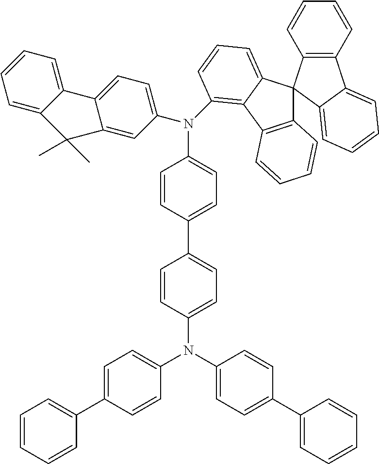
C1=CC(N(C2=CC=C(C3=CC=CC=C3)C=C2)C2=CC=C(C3=CC=CC=C3)C=C2)=CC=C1C1=CC=C(N(C2=CC=C3C(=C2)C(C)(C)C2=CC=CC=C32)C2=C3C4=C(C=CC=C4)C4(C5=C(C=CC=C5)C5=CC=CC=C45)C3=CC=C2)C=C1
